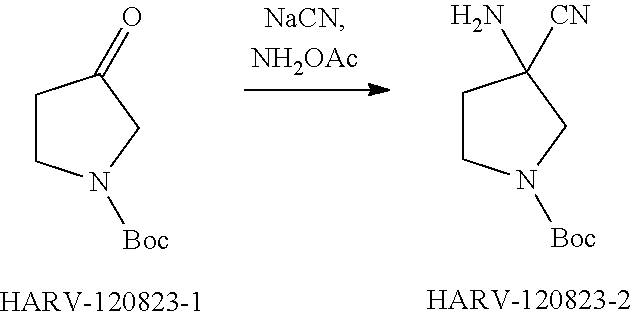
C1CN([Boc])CC1([CN])N.C1CN([Boc])CC1=O
